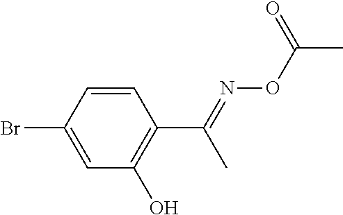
C1=CC(Br)=CC(O)=C1C(=NOC(C)=O)C
